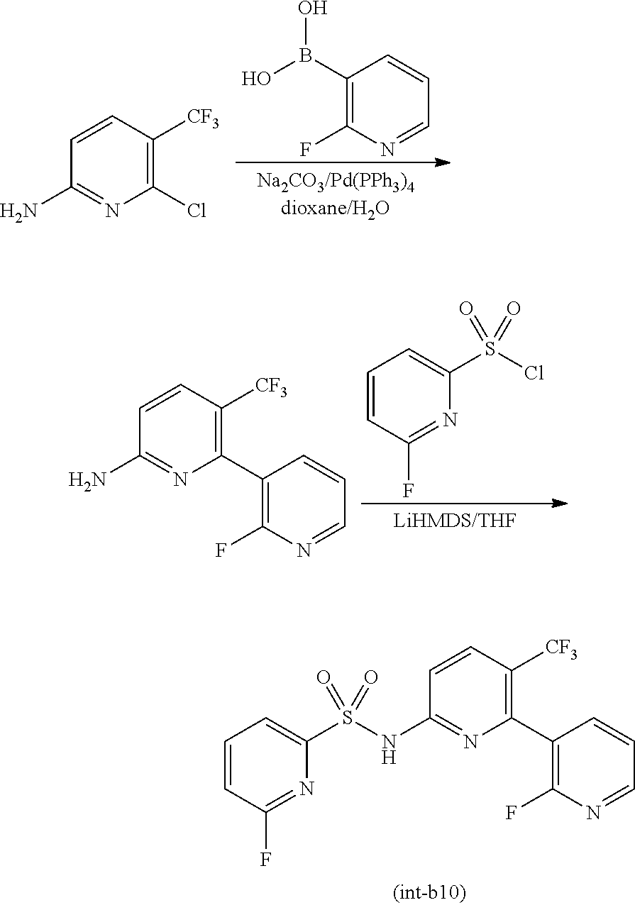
OB(C1=C(F)N=CC=C1)O.C1(Cl)=C([CF3])C=CC(N)=N1.C1(N)=NC(C2=C(F)N=CC=C2)=C([CF3])C=C1.C1=CC(F)=NC(S(Cl)(=O)=O)=C1.N1=C(F)C=CC=C1S(NC1=NC(C2=C(F)N=CC=C2)=C([CF3])C=C1)(=O)=O
